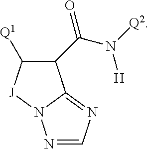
C1(C(N([Q2])[H])=O)C([Q1])[J]N2C1=NC=N2
